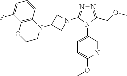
N1=C(COC)N(C2=CC=C(OC)N=C2)C(N2CC(N3C4=C(OCC3)C(F)=CC=C4)C2)=N1
